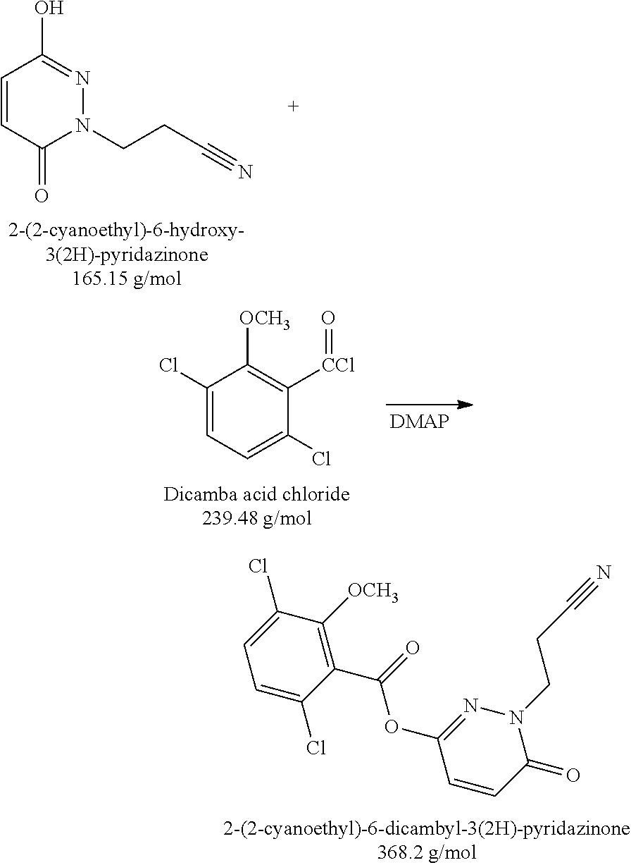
C1([CCl]=O)=C([OCH3])C(Cl)=CC=C1Cl.C1=CC(=O)N(CCC#N)N=C1O.C1(C(OC2=NN(CCC#N)C(=O)C=C2)=O)=C([OCH3])C(Cl)=CC=C1Cl
